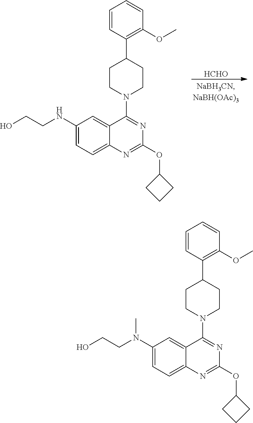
C1=CC(C2CCN(C3=NC(OC4CCC4)=NC4=CC=C(NCCO)C=C34)CC2)=C(OC)C=C1.[HCHO].C1=CC(C2CCN(C3=NC(OC4CCC4)=NC4=CC=C(N(CCO)C)C=C34)CC2)=C(OC)C=C1
